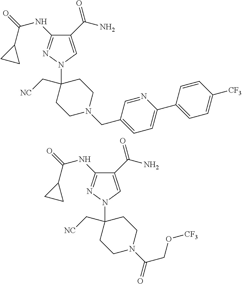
C1(C(N)=O)=CN(C2(C[NC])CCN(CC3=CC=C(C4=CC=C([CF3])C=C4)N=C3)CC2)N=C1NC(=O)C1CC1.C1(C(N)=O)=CN(C2(C[NC])CCN(C(CO[CF3])=O)CC2)N=C1NC(=O)C1CC1
